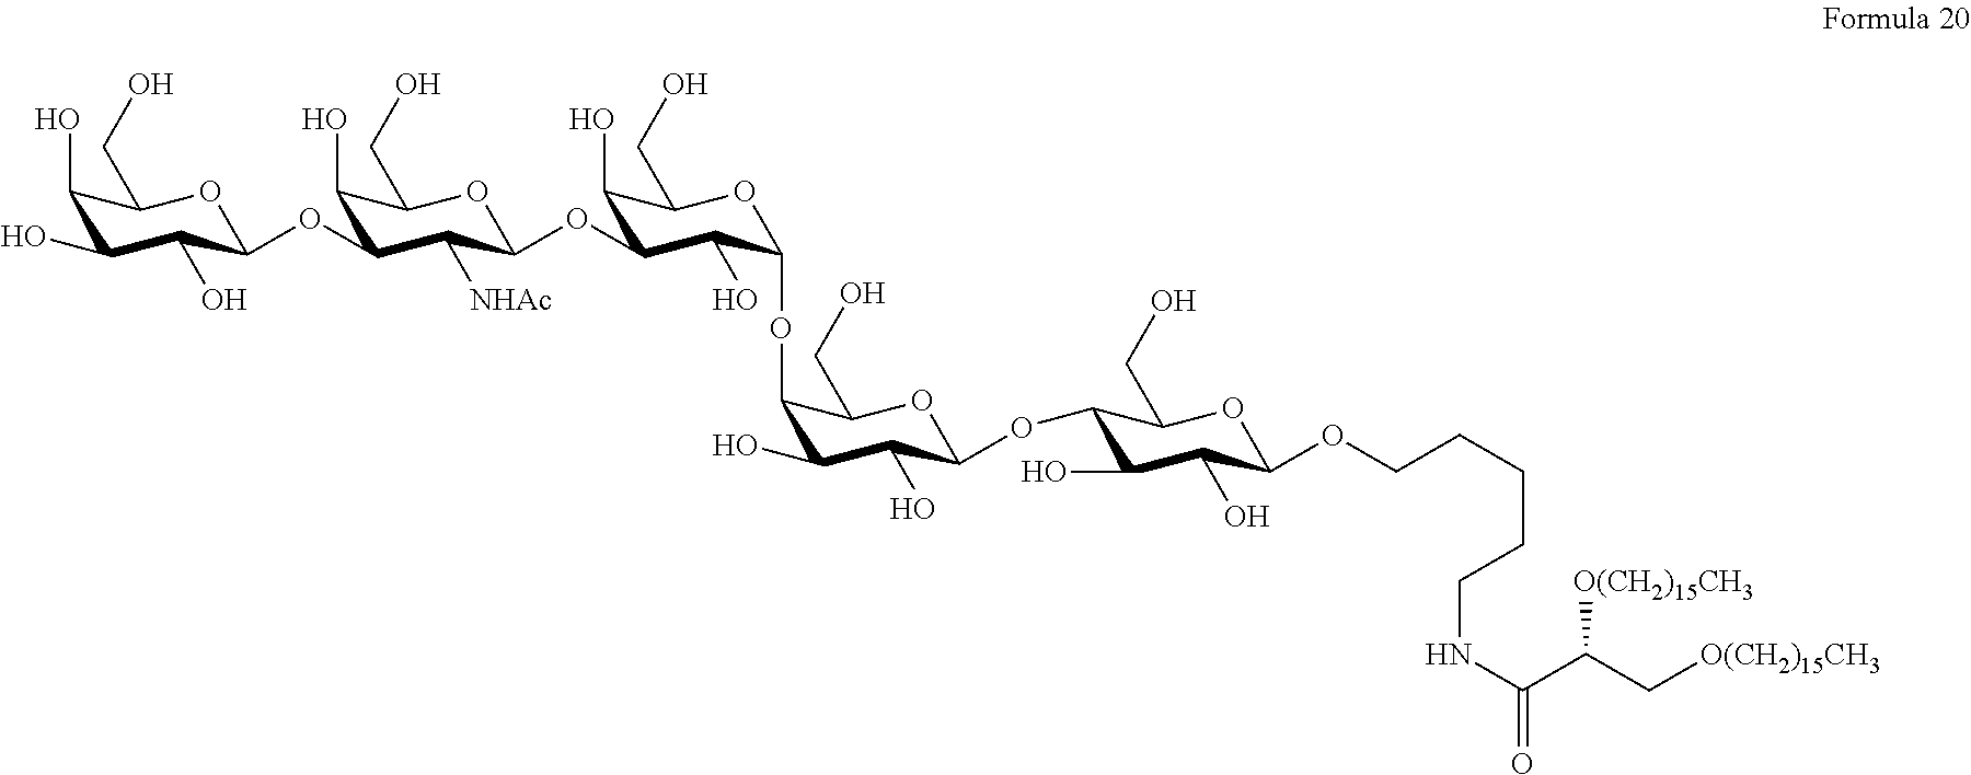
C1(O)C(O)C(O)C(OC2C(O)C(CO)OC(OC3C(O)C(CO)OC(OC4C(O)C(O)C(OC5C(O)C(O)C(OCCCCCNC(=O)C(C[O(CH2)15CH3])[O(CH2)15CH3])OC5CO)OC4CO)C3O)C2[NHAc])OC1CO
